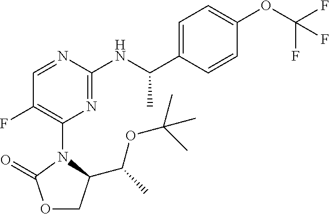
O1CC(C(C)OC(C)(C)C)N(C2=C(F)C=NC(NC(C3=CC=C(OC(F)(F)F)C=C3)C)=N2)C1=O
